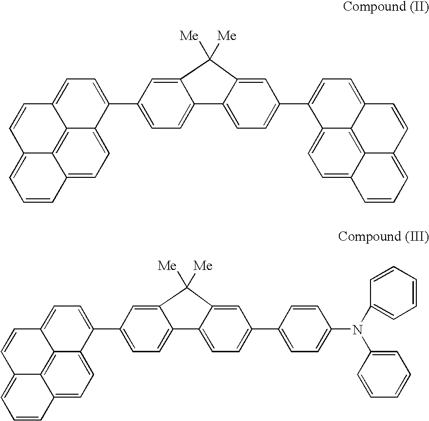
C1(C2=CC=C3C(=C2)C([Me])([Me])C2=CC(C4=CC=C5C6=C7C(=CC=C46)C=CC=C7C=C5)=CC=C32)=CC=C2C3=C4C(=CC=C13)C=CC=C4C=C2.C1(C2=CC=C3C(=C2)C([Me])([Me])C2=CC(C4=CC=C(N(C5=CC=CC=C5)C5=CC=CC=C5)C=C4)=CC=C32)=CC=C2C3=C4C(=CC=C13)C=CC=C4C=C2
